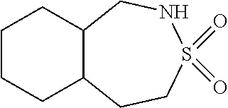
C1CCC2C(C1)CNS(=O)(=O)CC2
